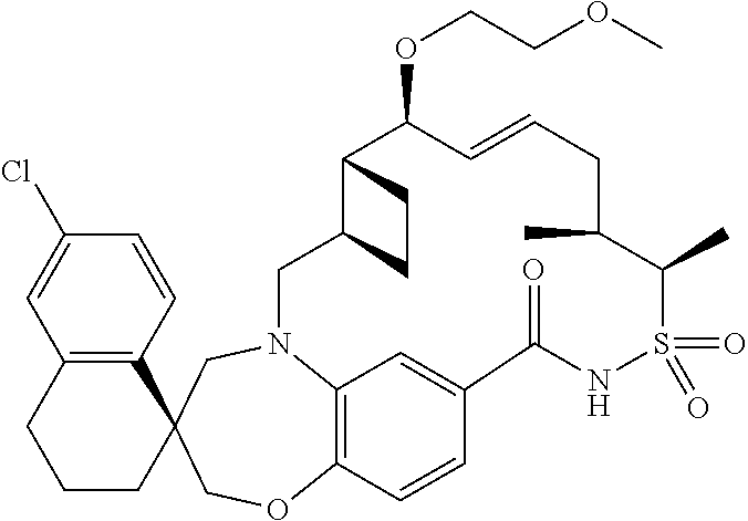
C12C(OCCOC)C=CCC(C)C(C)S(=O)(=O)NC(=O)C3=CC4=C(OCC5(C6=C(CCC5)C=C(Cl)C=C6)CN4CC1CC2)C=C3
